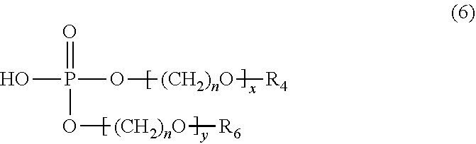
OP(O[(CH2)nO][R4])(=O)O[(CH2)nO][R6]
